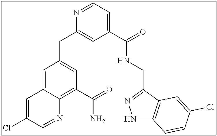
N1=CC=C(C(NCC2=NNC3=C2C=C(Cl)C=C3)=O)C=C1CC1=CC(C(=O)N)=C2C(=C1)C=C(Cl)C=N2
